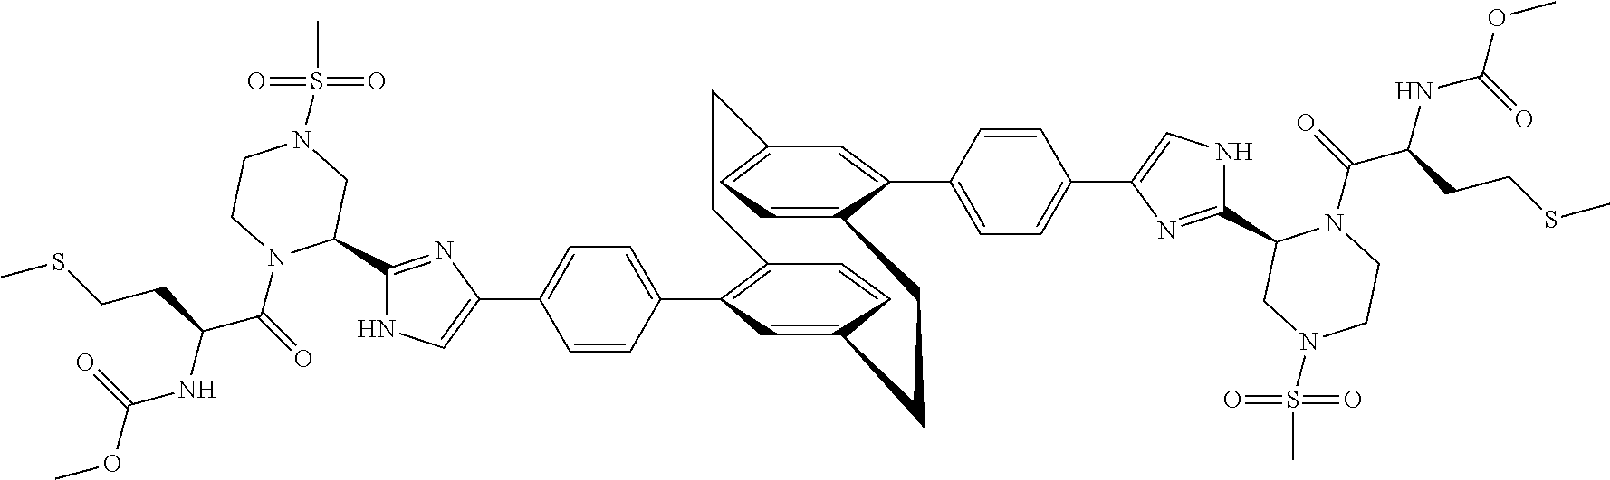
C1(C2N(C(=O)C(NC(OC)=O)CCSC)CCN(S(C)(=O)=O)C2)=NC(C2=CC=C(C3=C4C=CC(=C3)CCC3=CC=C(C=C3C3=CC=C(C5=CNC(C6N(C(C(NC(OC)=O)CCSC)=O)CCN(S(C)(=O)=O)C6)=N5)C=C3)CC4)C=C2)=CN1
